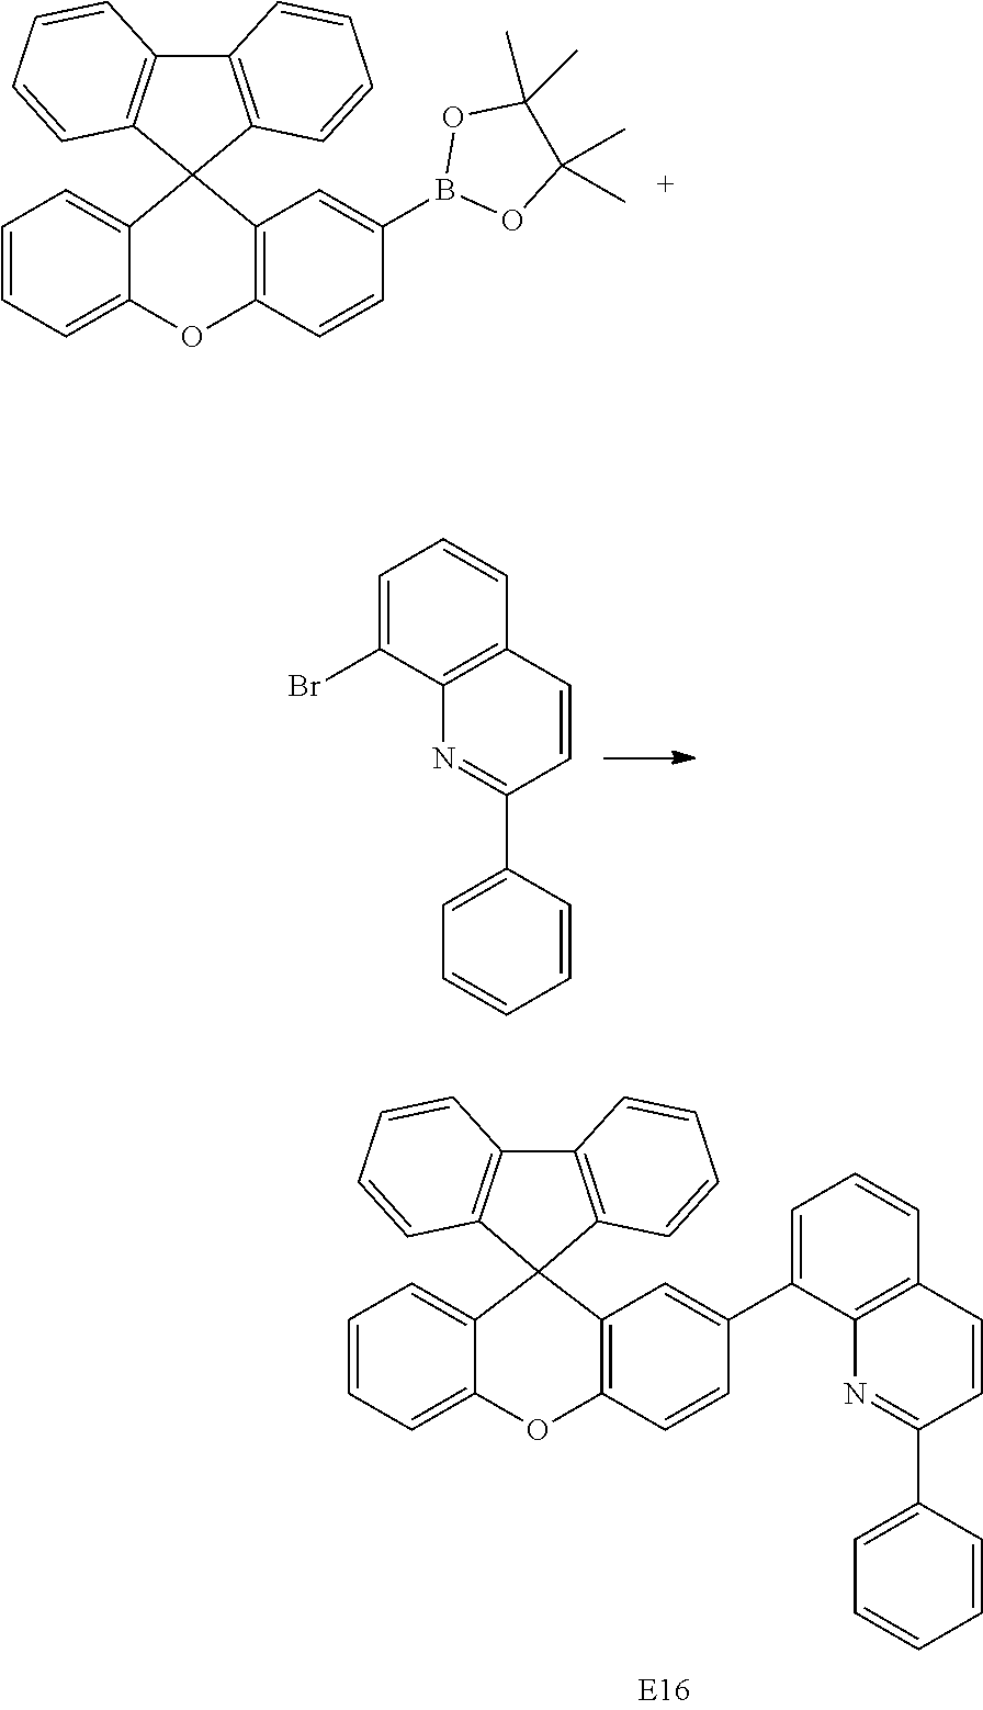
C1=CC(B2OC(C)(C)C(C)(C)O2)=CC2=C1OC1=CC=CC=C1C21C2=C(C3=C1C=CC=C3)C=CC=C2.C1=C(Br)C2=C(C=C1)C=CC(C1=CC=CC=C1)=N2.C1=CC(C2=CC=CC3=C2N=C(C2=CC=CC=C2)C=C3)=CC2=C1OC1=CC=CC=C1C21C2=C(C3=C1C=CC=C3)C=CC=C2
